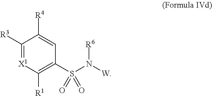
[X1]1=C([R3])C([R4])=CC(S(N([W])[R6])(=O)=O)=C1[R1]
